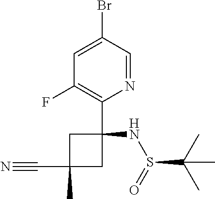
N1=CC(Br)=CC(F)=C1C1(NS(C(C)(C)C)=O)CC(C)(C#N)C1
